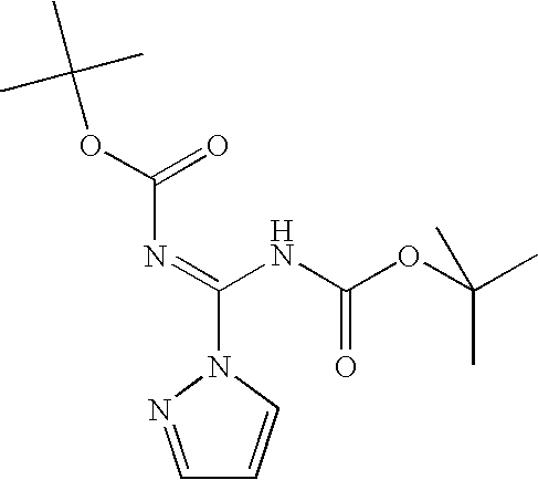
C1=NN(C(NC(=O)OC(C)(C)C)=NC(OC(C)(C)C)=O)C=C1
